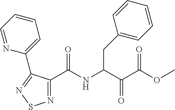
C1(C(NC(C(C(=O)OC)=O)CC2=CC=CC=C2)=O)=NSN=C1C1=CC=CC=N1
